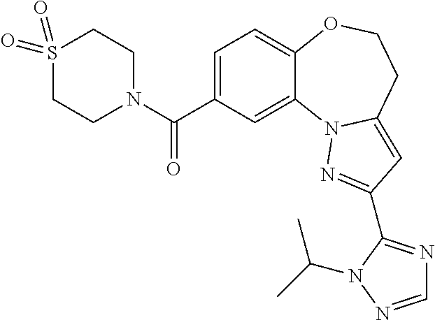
C1=C(C(N2CCS(=O)(=O)CC2)=O)C=C2C(=C1)OCCC1=CC(C3=NC=NN3C(C)C)=NN21
